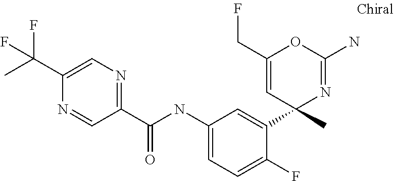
C1(C(NC2=CC=C(F)C(C3(C)N=C(N)OC(CF)=C3)=C2)=O)=NC=C(C(C)(F)F)N=C1
